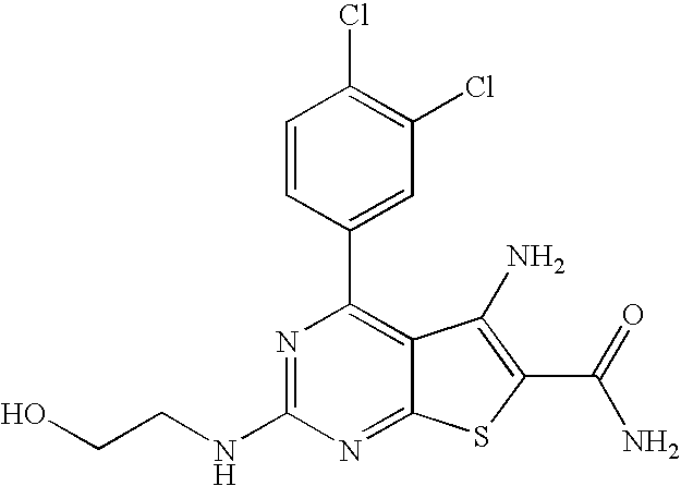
C1=CC(C2=C3C(=NC(NCCO)=N2)SC(C(N)=O)=C3N)=CC(Cl)=C1Cl
